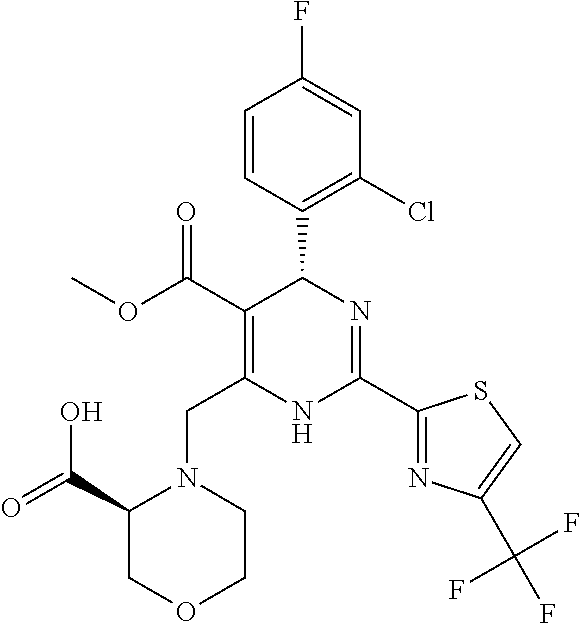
C1=CC(C2C(C(=O)OC)=C(CN3C(C(=O)O)COCC3)NC(C3=NC(C(F)(F)F)=CS3)=N2)=C(Cl)C=C1F
